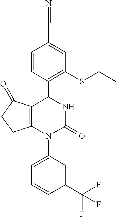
C1=CC(C2C3=C(N(C4=CC=CC(C(F)(F)F)=C4)C(=O)N2)CCC3=O)=C(SCC)C=C1C#N
